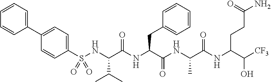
C1=CC(S(NC(C(NC(C(NC(C(NC(C([CF3])O)CCC(N)=O)=O)C)=O)CC2=CC=CC=C2)=O)C(C)C)(=O)=O)=CC=C1C1=CC=CC=C1
